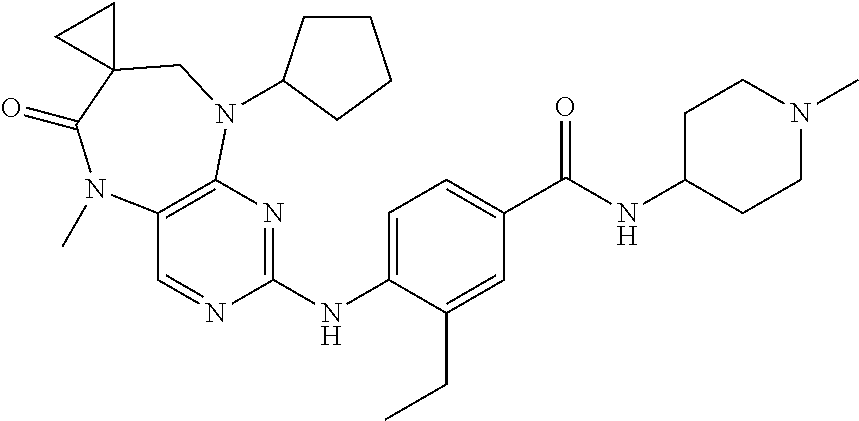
C1(NC2=NC3=C(C=N2)N(C)C(=O)C2(CN3C3CCCC3)CC2)=CC=C(C(NC2CCN(C)CC2)=O)C=C1CC
